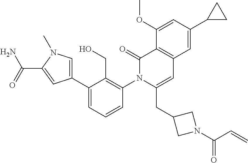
C1(C2=CN(C)C(C(=O)N)=C2)=CC=CC(N2C(CC3CN(C(C=C)=O)C3)=CC3=C(C2=O)C(OC)=CC(C2CC2)=C3)=C1CO
